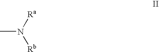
N(C)([Rb])[Ra]
